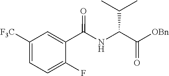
N(C(C([OBn])=O)C(C)C)C(C1=CC([F3C])=CC=C1F)=O
